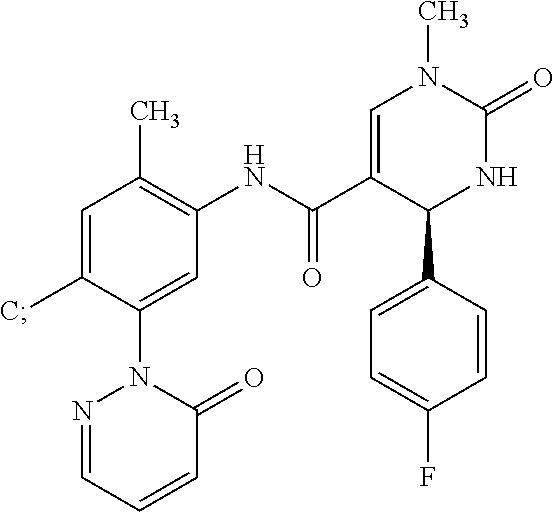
C1(C)=CC(C)=C(NC(C2=CN(C)C(=O)NC2C2=CC=C(F)C=C2)=O)C=C1N1N=CC=CC1=O
